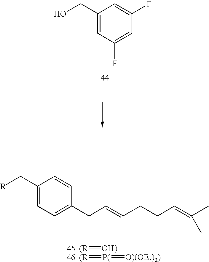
C1(CO)=CC(F)=CC(F)=C1.C1(C[R])=CC=C(CC=C(CCC=C(C)C)C)C=C1.[(R]=[OH)].[(R]=[P(]=[O)(OEt)2)]
